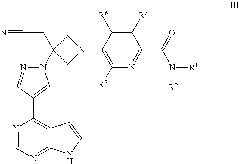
N#CCC1(N2N=CC(C3=C4C(=NC=[Y]3)NC=C4)=C2)CN(C2=C([R3])N=C(C(=O)N([R1])[R2])C([R5])=C2[R6])C1
